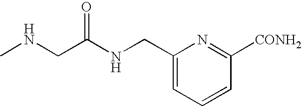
CNCC(NCC1=CC=CC([CONH2])=N1)=O
